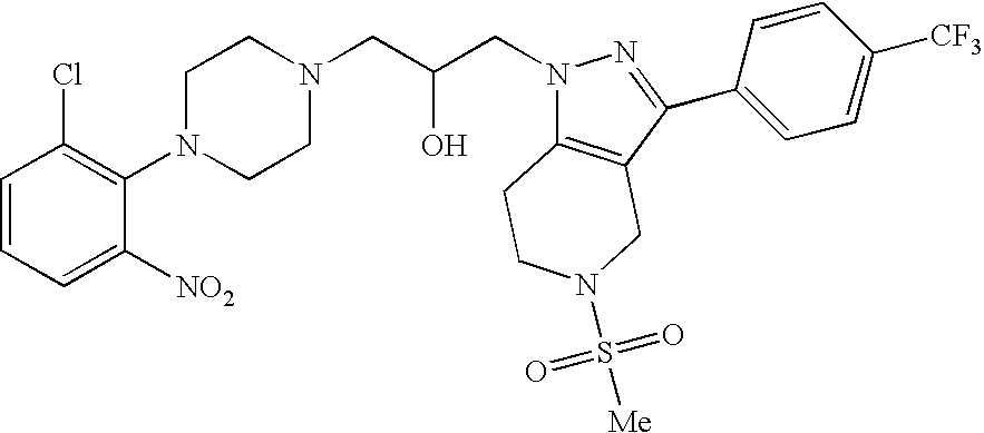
C1=CC=C([NO2])C(N2CCN(CC(CN3C4=C(C(C5=CC=C([CF3])C=C5)=N3)CN(S(=O)(=O)[Me])CC4)O)CC2)=C1Cl
